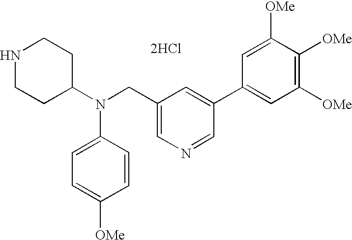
N1CCC(N(C2=CC=C([OMe])C=C2)CC2=CN=CC(C3=CC([OMe])=C([OMe])C([OMe])=C3)=C2)CC1.[2HCl]
